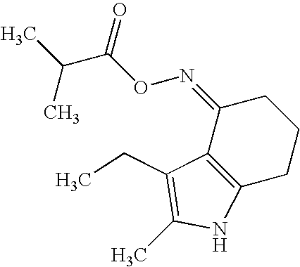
C1(=NOC(C(C)C)=O)C2=C(CCC1)NC(C)=C2CC
